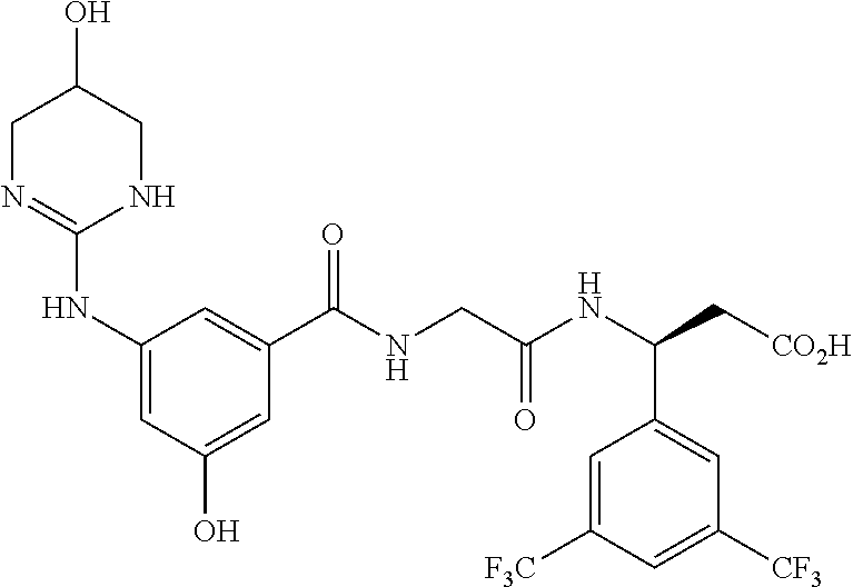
C1(NC2=NCC(O)CN2)=CC(O)=CC(C(NCC(NC(C[CO2H])C2=CC([CF3])=CC([F3C])=C2)=O)=O)=C1
